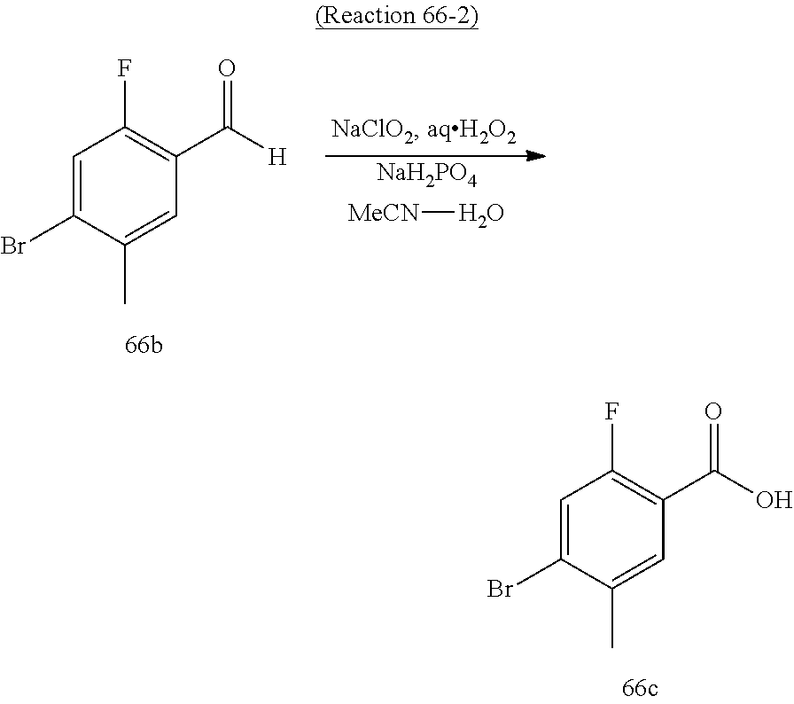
C1=C(Br)C(C)=CC(C([H])=O)=C1F.[NaH2PO4].[MeCN]O.C1=C(Br)C(C)=CC(C(O)=O)=C1F
